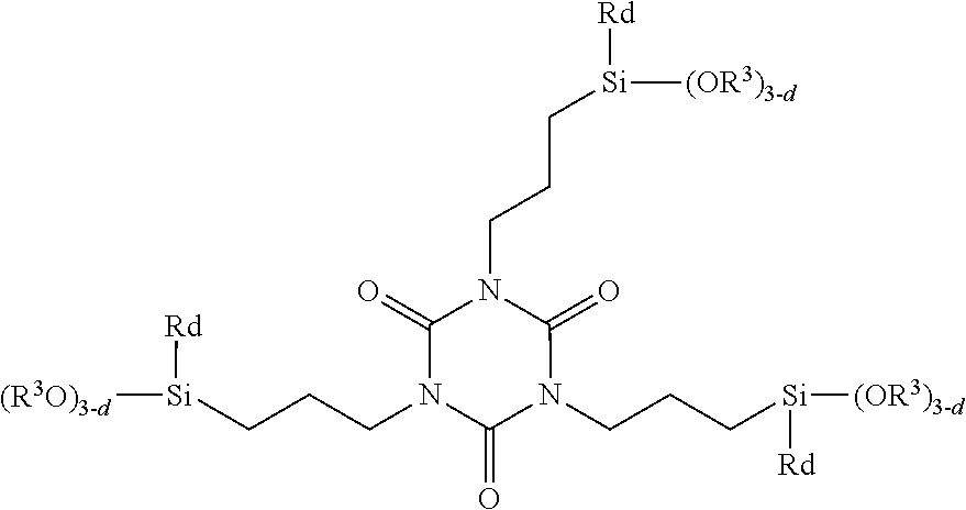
N1(CCC[Si]([(R3O)3-d])[Rd])C(=O)N(CCC[Si]([Rd])[(OR3)3-d])C(=O)N(CCC[Si]([Rd])[(OR3)3-d])C1=O
